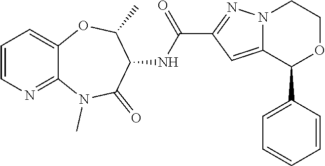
C1=CN=C2C(=C1)OC(C)C(NC(C1=NN3C(=C1)C(C1=CC=CC=C1)OCC3)=O)C(=O)N2C
